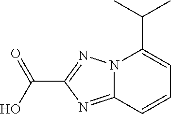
C(C1=NN2C(=N1)C=CC=C2C(C)C)(O)=O
